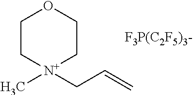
C1C[N+](C)(CC=C)CCO1.[F3P(C2F5)3-]
